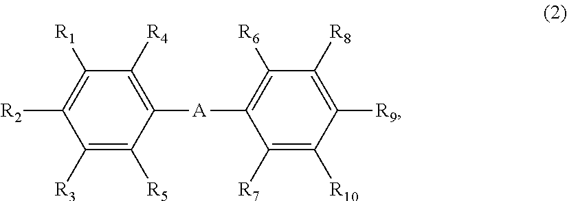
C1([R1])=C([R2])C([R3])=C([R5])C([A]C2=C([R6])C([R8])=C([R9])C([R10])=C2[R7])=C1[R4]
